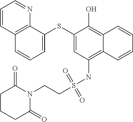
C12=C(NS(CCN3C(=O)CCCC3=O)(=O)=O)C=C(SC3=CC=CC4=C3N=CC=C4)C(O)=C1C=CC=C2
